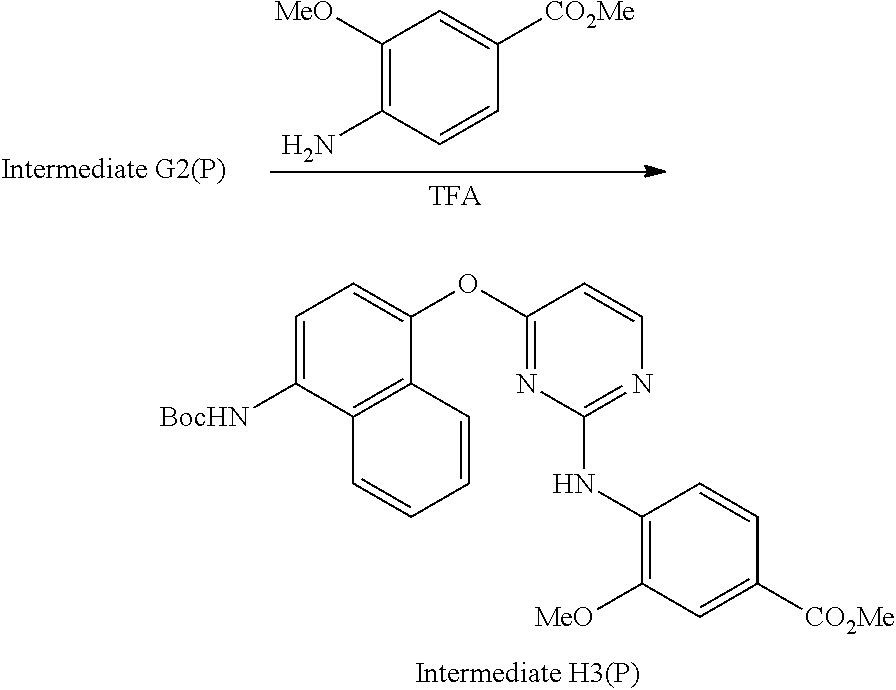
C1([MeO])=C(N)C=CC([CO2Me])=C1.C1=C([BocHN])C2=C(C(OC3=NC(NC4=C([MeO])C=C([CO2Me])C=C4)=NC=C3)=C1)C=CC=C2
